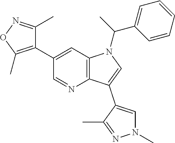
C12=C(C=C(C3=C(C)ON=C3C)C=N1)N(C(C1=CC=CC=C1)C)C=C2C1=CN(C)N=C1C
